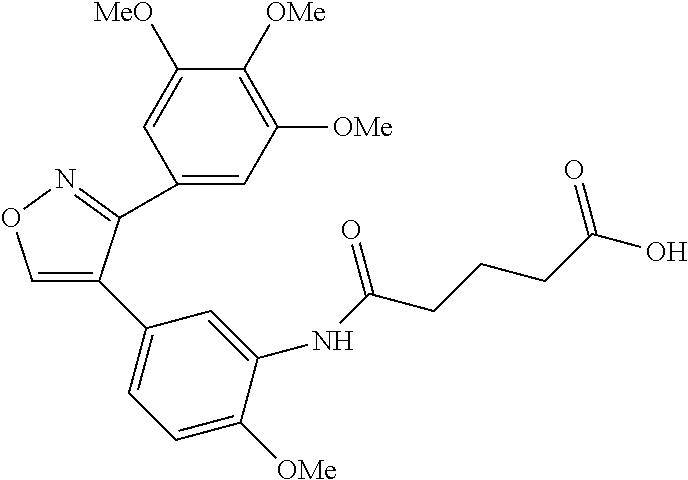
C1=C(C2=CC=C([OMe])C(NC(CCCC(=O)O)=O)=C2)C(C2=CC([OMe])=C([OMe])C([MeO])=C2)=NO1
